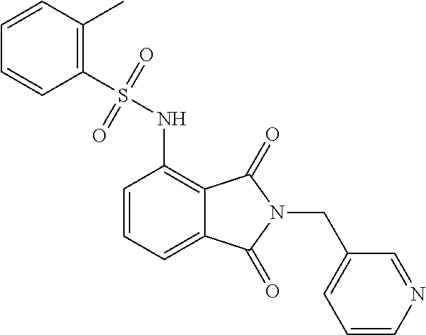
C1=CN=CC(CN2C(=O)C3=C(NS(=O)(=O)C4=C(C)C=CC=C4)C=CC=C3C2=O)=C1
